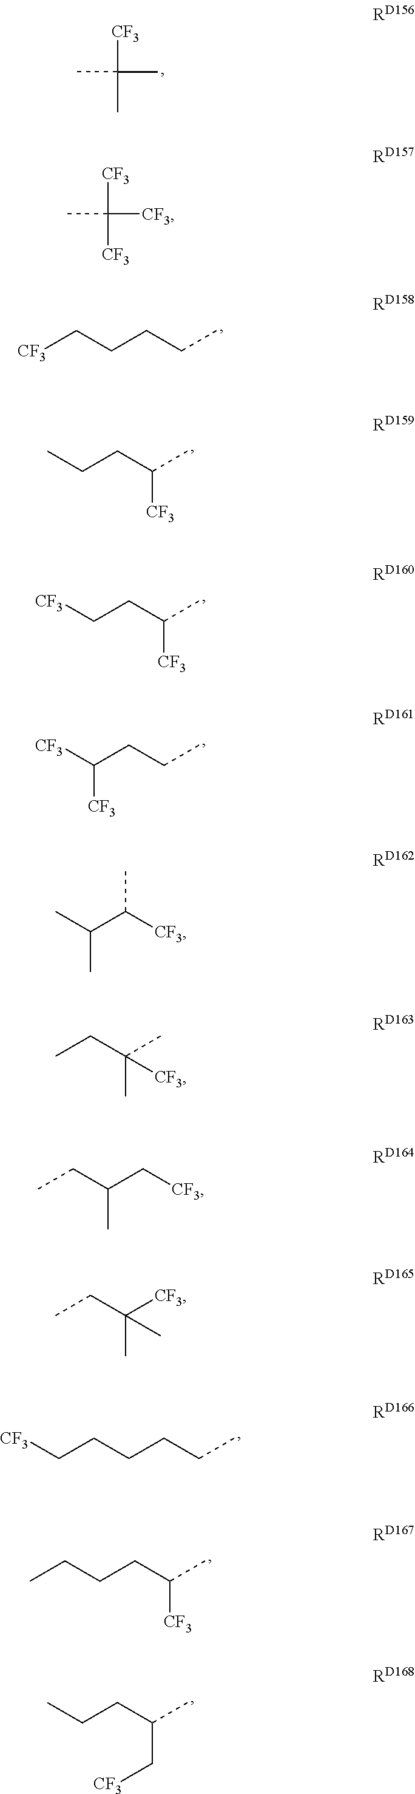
[CF3]C(C)(C)C.[CF3]C([CF3])(C)[CF3].[CF3]CCCCC.CCCC(C)[CF3].[CF3]CCC(C)[CF3].[CF3]C(CCC)[CF3].C(CCCC)C[CF3].C(CCC(C)[CF3])C.CCCC(C)C[CF3].CC(C(C)[CF3])C.CCC([CF3])(C)C.CCC(C[CF3])C.CCC(C)([CF3])C
